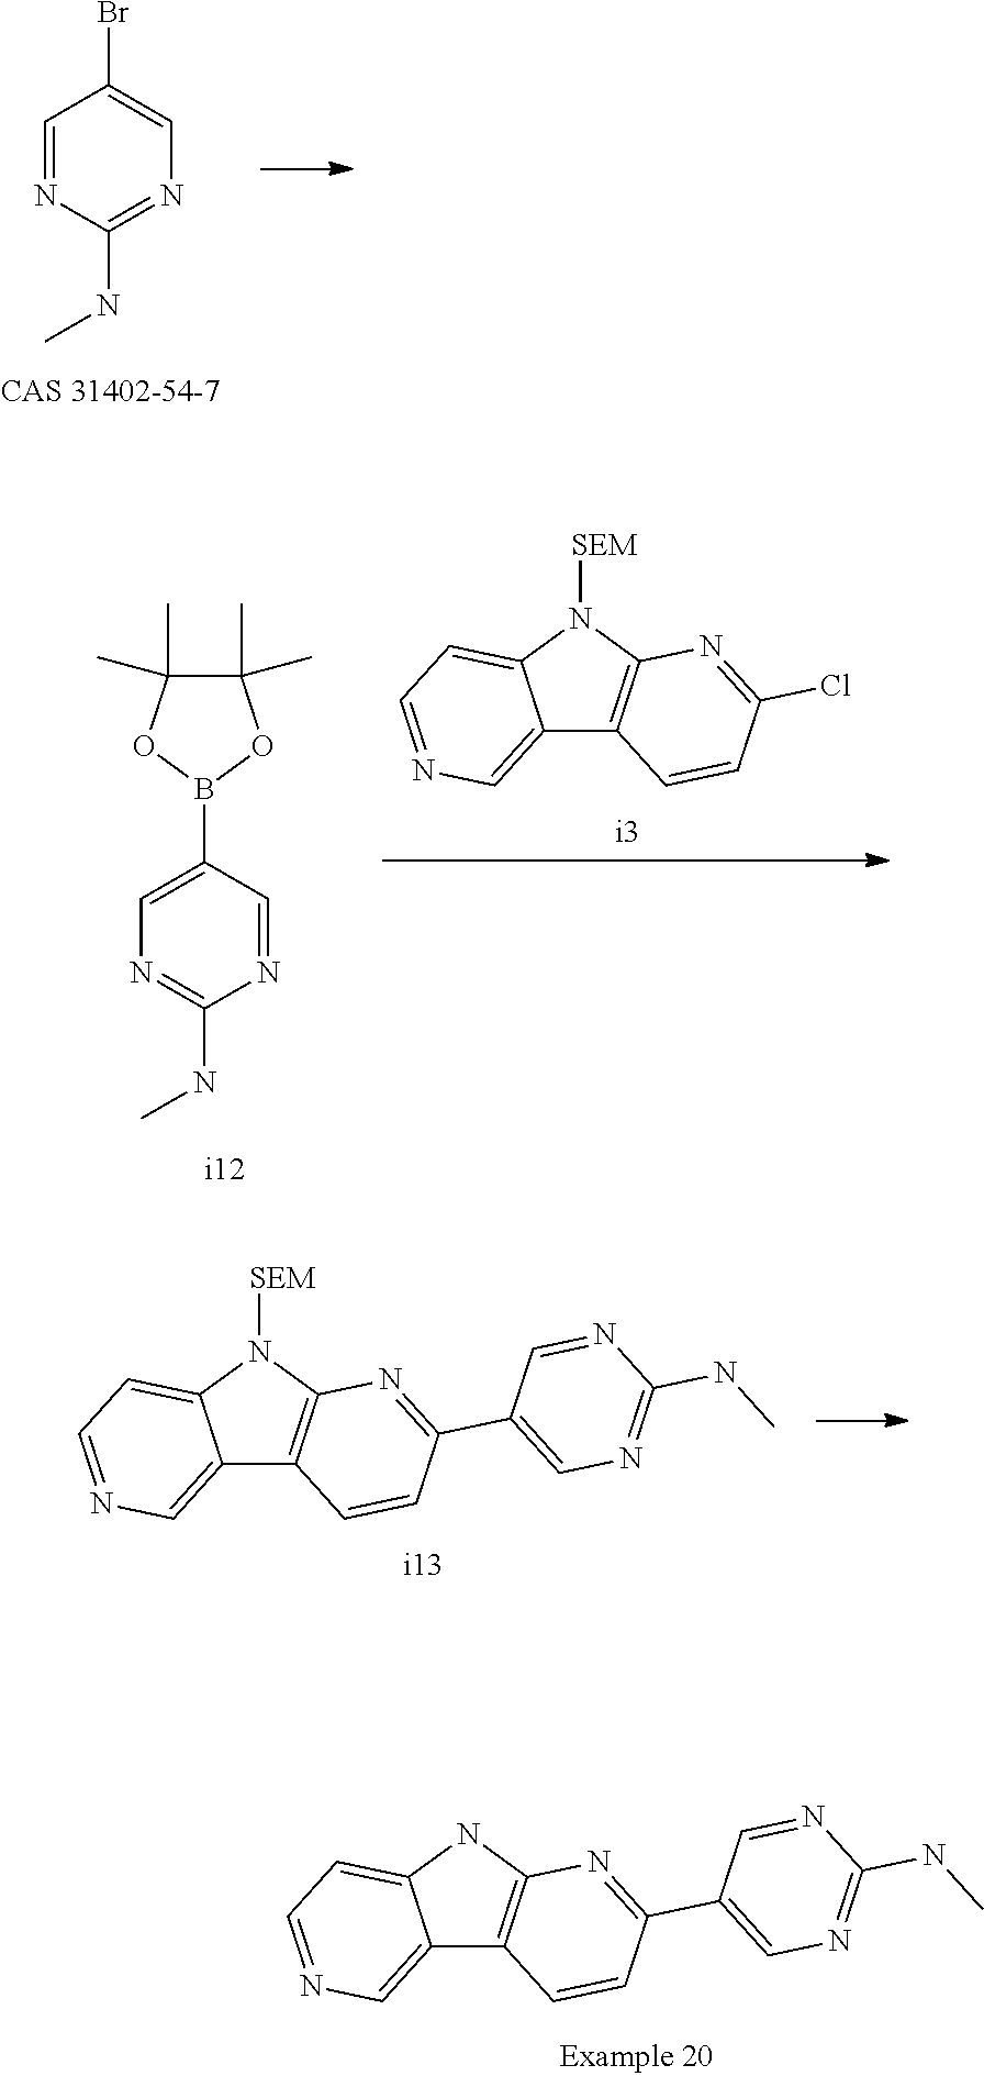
C1=NC(NC)=NC=C1Br.C1=C(B2OC(C)(C)C(C)(C)O2)C=NC(NC)=N1.C12=CN=CC=C1N([SEM])C1=C2C=CC(Cl)=N1.C12=CN=CC=C1NC1=C2C=CC(C2=CN=C(NC)N=C2)=N1.C12=CN=CC=C1N([SEM])C1=C2C=CC(C2=CN=C(NC)N=C2)=N1
